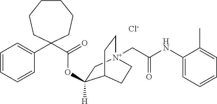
C1=CC=CC(C2(C(=O)OC3([H])C[N+]4(CC(NC5=CC=CC=C5C)=O)CCC3CC4)CCCCCC2)=C1.[Cl-]
